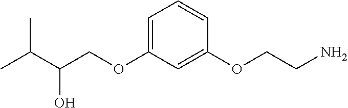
O(C1=CC=CC(OCCN)=C1)CC(C(C)C)O
